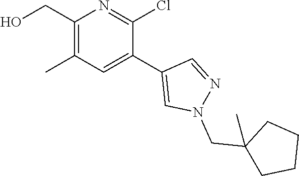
C1(CO)=C(C)C=C(C2=CN(CC3(C)CCCC3)N=C2)C(Cl)=N1
